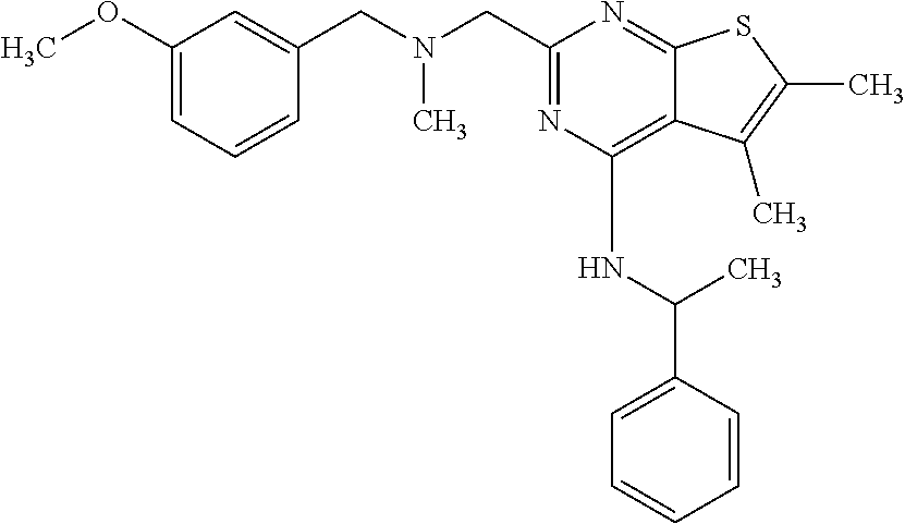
N(CC1=NC(NC(C2=CC=CC=C2)C)=C2C(=N1)SC(C)=C2C)(CC1=CC(OC)=CC=C1)C
